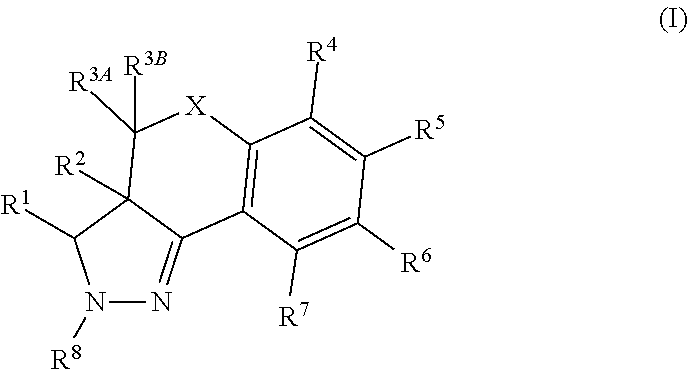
N1([R8])N=C2C([R2])(C1[R1])C([R3B])([R3A])[X]C1=C2C([R7])=C([R6])C([R5])=C1[R4]
